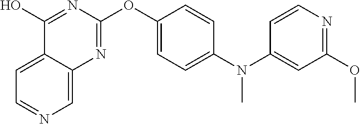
C1=C2C(=CN=C1)N=C(OC1=CC=C(N(C3=CC(OC)=NC=C3)C)C=C1)N=C2O
